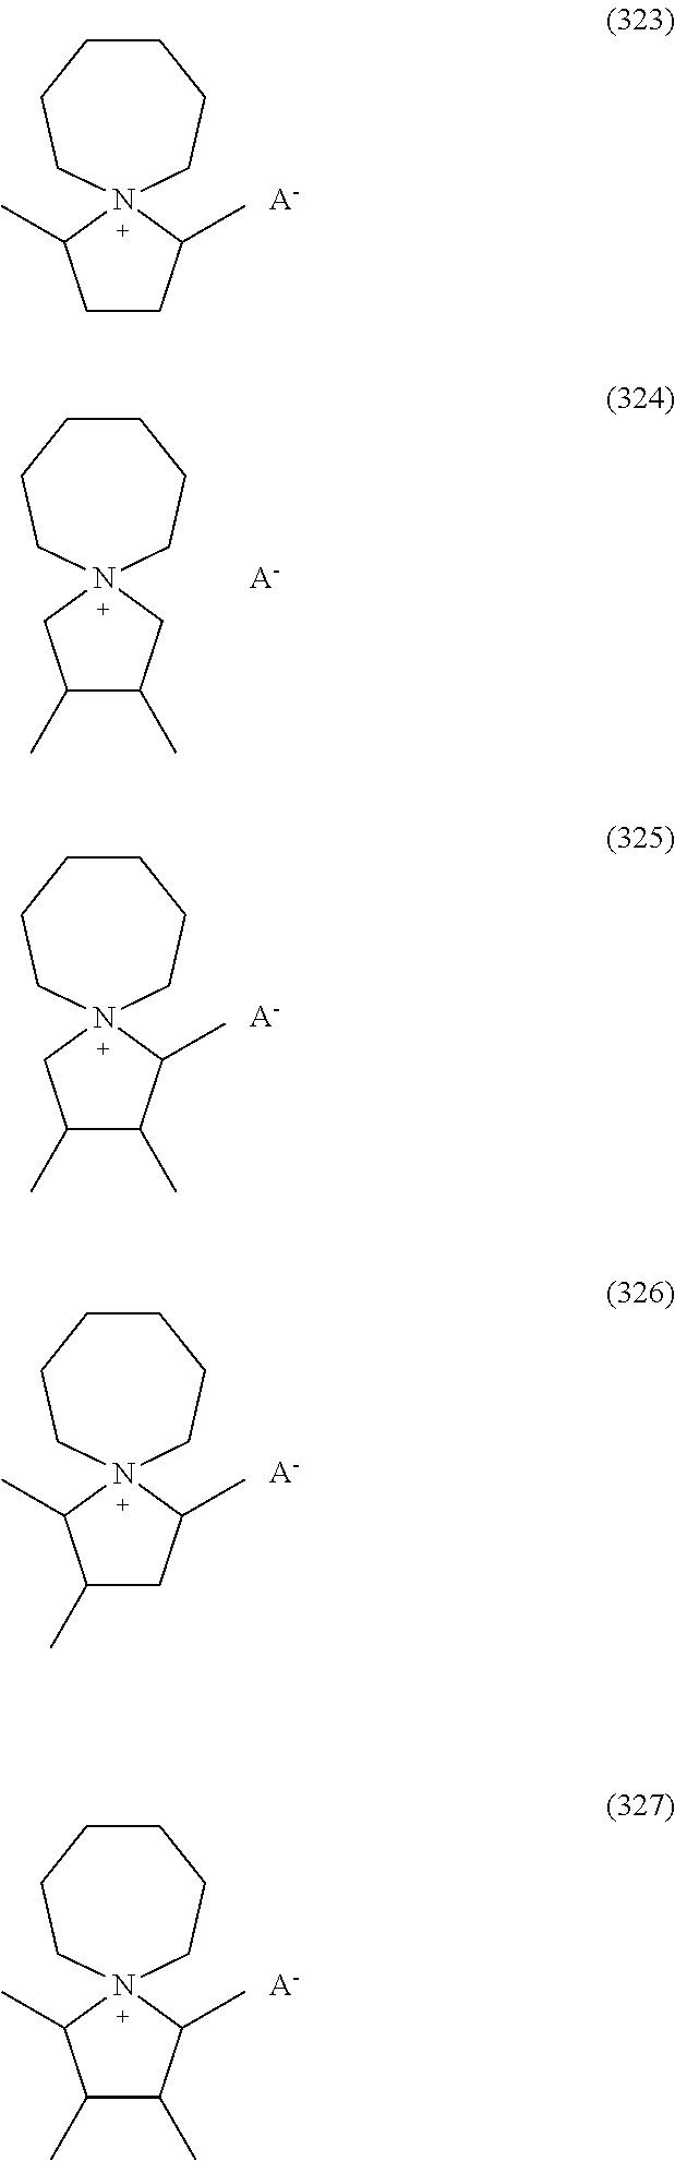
C1CC(C)N2(C1C)CCCCCC2.[A-].C1(C)C(C)CN2(C1)CCCCCC2.[A-].C1(C)C(C)C(C)N2(C1)CCCCCC2.[A-].C1(C)CC(C)N2(C1C)CCCCCC2.[A-].C1(C)C(C)C(C)N2(C1C)CCCCCC2.[A-]
